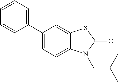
C1(C2=CC=C3C(=C2)SC(=O)N3CC(C)(C)C)=CC=CC=C1
